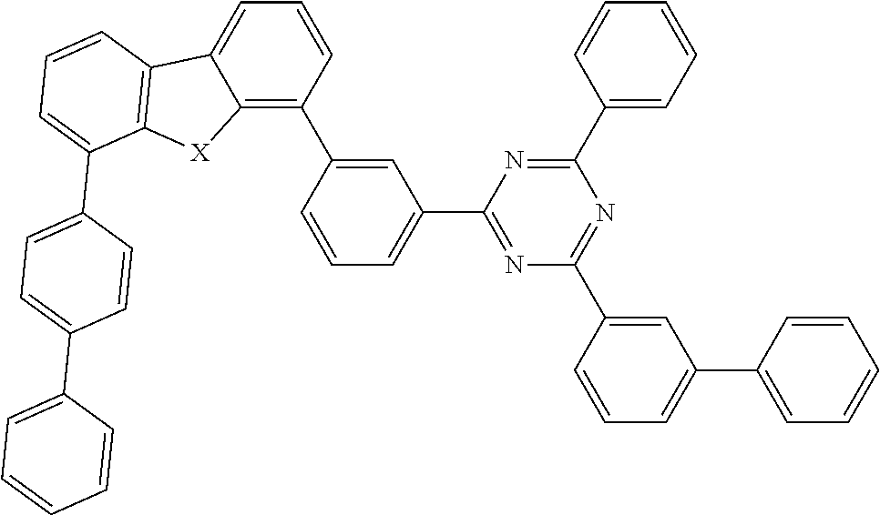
C1=C(C2=C3C(=CC=C2)C2=C([X]3)C(C3=CC=C(C4=CC=CC=C4)C=C3)=CC=C2)C=CC=C1C1=NC(C2=CC(C3=CC=CC=C3)=CC=C2)=NC(C2=CC=CC=C2)=N1
